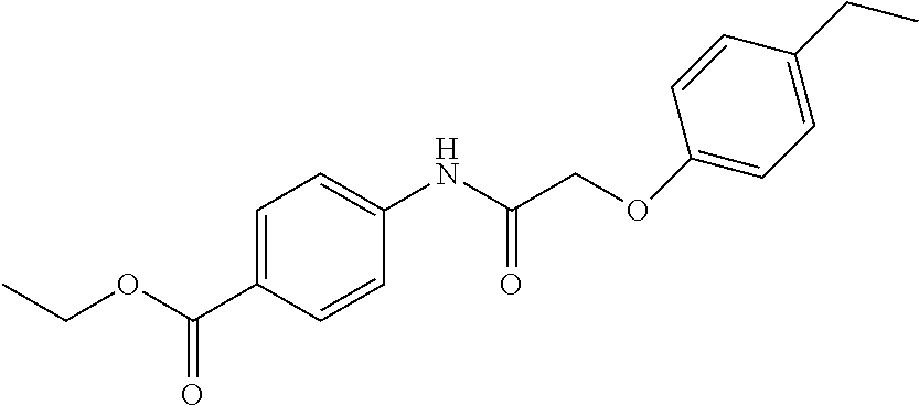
N(C(=O)COC1=CC=C(CC)C=C1)C1=CC=C(C(=O)OCC)C=C1
